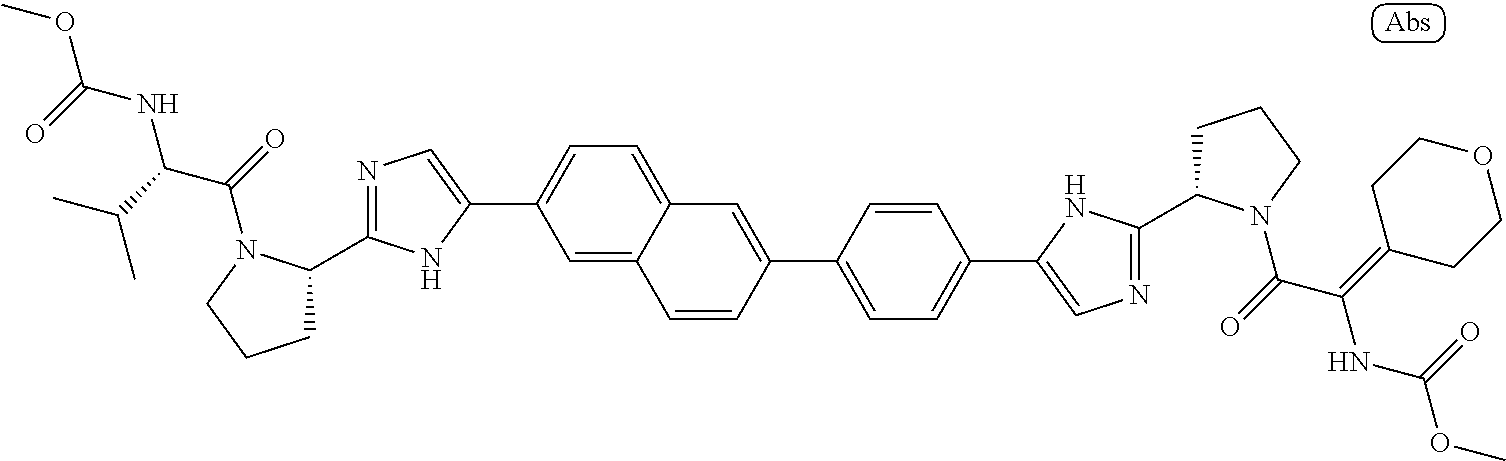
COC(=O)NC(C(C)C)C(=O)N1C(C2=NC=C(C3=CC=C4C(=C3)C=CC(C3=CC=C(C5=CN=C(C6CCCN6C(C(NC(=O)OC)=C6CCOCC6)=O)N5)C=C3)=C4)N2)CCC1
